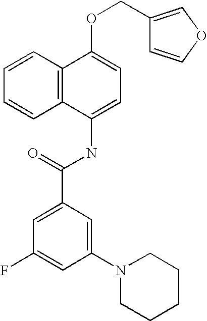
C1=CC2=C(C=C1)C(NC(C1=CC(F)=CC(N3CCCCC3)=C1)=O)=CC=C2OCC1=COC=C1
